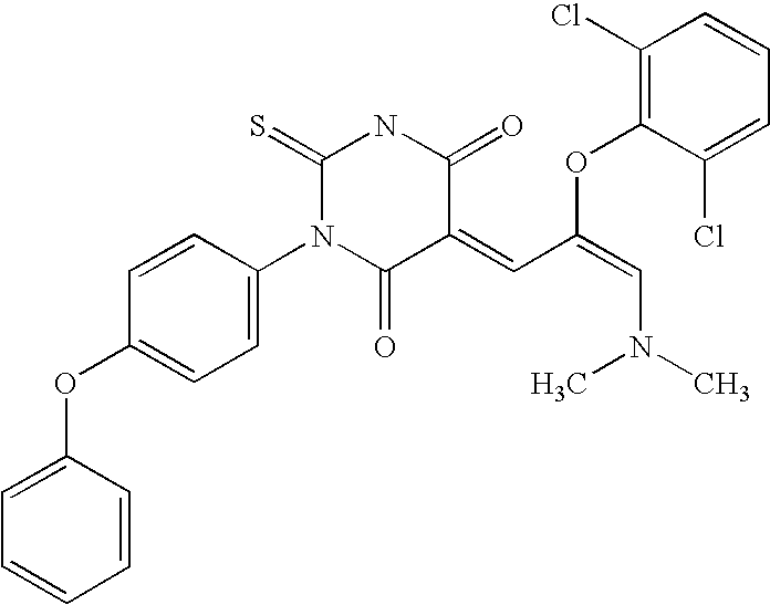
C1(OC2=CC=C(N3C(=O)C(=CC(=CN(C)C)OC4=C(Cl)C=CC=C4Cl)C(=O)NC3=S)C=C2)=CC=CC=C1
